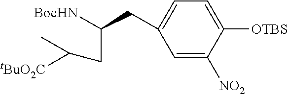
C1=C([OTBS])C([NO2])=CC(CC([BocHN])CC(C)[tBuO2C])=C1
